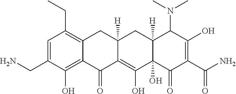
C1=C(CN)C(O)=C2C(=C1CC)CC1([H])C(=C(O)C3(O)C([H])(C1)C(N(C)C)C(O)=C(C(N)=O)C3=O)C2=O
